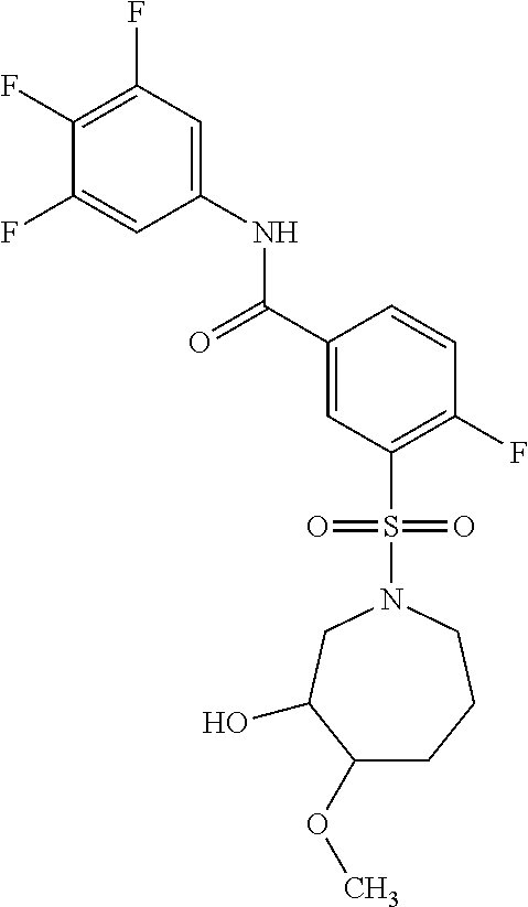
C1(F)=C(F)C=C(NC(C2=CC(S(N3CC(O)C(OC)CCC3)(=O)=O)=C(F)C=C2)=O)C=C1F
